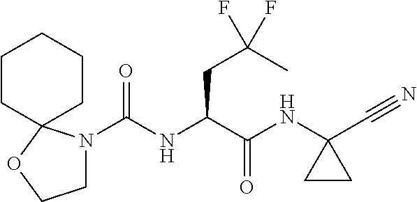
N1(C(NC(C(NC2(C#N)CC2)=O)CC(C)(F)F)=O)CCOC12CCCCC2
